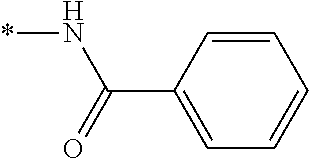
*NC(C1=CC=CC=C1)=O
